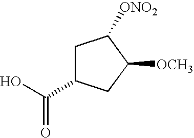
C1C(C(O)=O)CC([OCH3])C1[ONO2]
